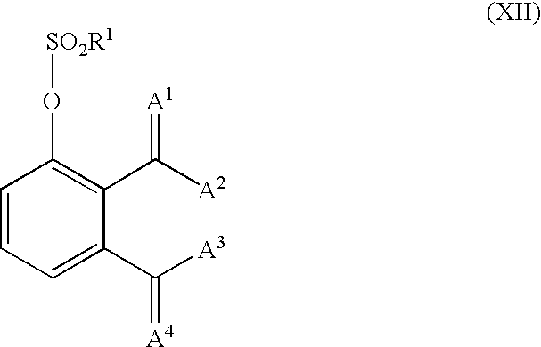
C1=CC=C(C([A3])=[A4])C(C([A2])=[A1])=C1O[SO2R1]
